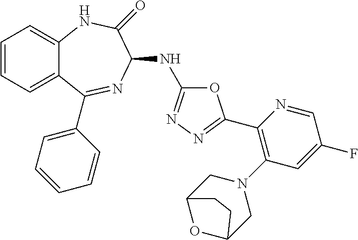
C1=CC=C2C(=C1)NC(=O)C(NC1=NN=C(C3=C(N4CC5OC(C4)CC5)C=C(F)C=N3)O1)N=C2C1=CC=CC=C1
